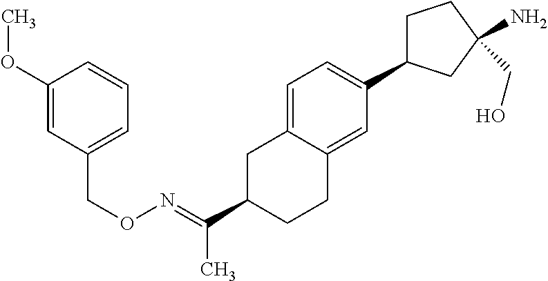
C1C(C(=NOCC2=CC=CC(OC)=C2)C)CCC2=CC(C3CCC(CO)(N)C3)=CC=C12
